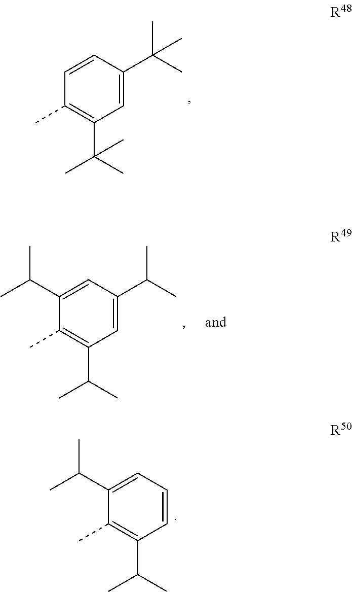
C1(C)=C(C(C)(C)C)C=C(C(C)(C)C)C=C1.C1(C)=C(C(C)C)C=C(C(C)C)C=C1C(C)C.C1(C)=C(C(C)C)C=CC=C1C(C)C
